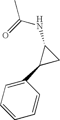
CC(=O)NC1C(C2=CC=CC=C2)C1
